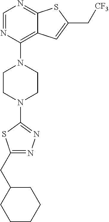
C1=NC(N2CCN(C3=NN=C(CC4CCCCC4)S3)CC2)=C2C(=N1)SC(C[CF3])=C2
